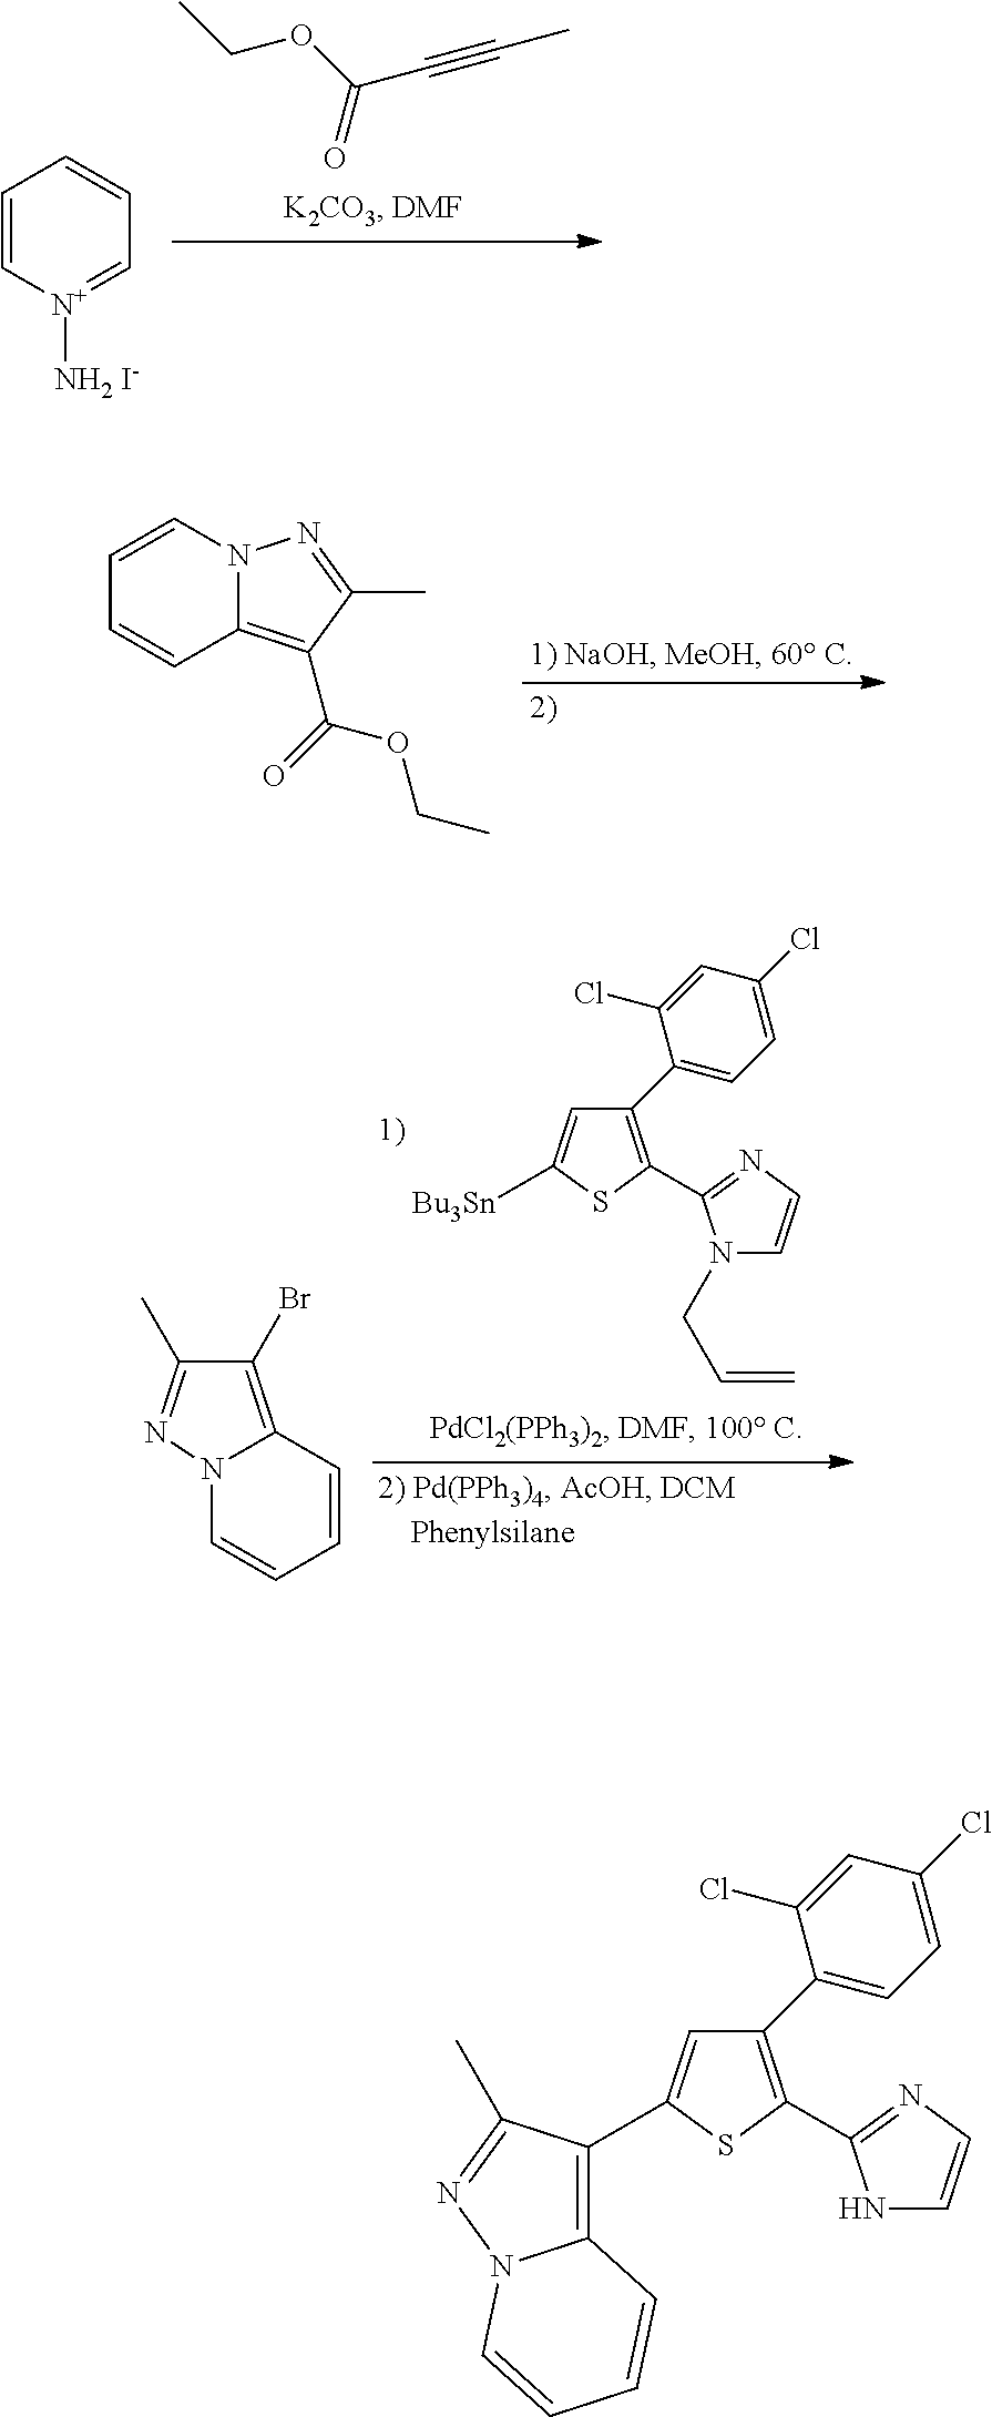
CCOC(C#CC)=O.C1=C[N+]([NH2 I-])=CC=C1.C1=CN2C(=C(C(=O)OCC)C(C)=N2)C=C1.C1=C([Bu3Sn])SC(C2=NC=CN2CC=C)=C1C1=CC=C(Cl)C=C1Cl.C1=CC=CC2=C(Br)C(C)=NN12.C1=C(C2=C3N(N=C2C)C=CC=C3)SC(C2=NC=CN2)=C1C1=CC=C(Cl)C=C1Cl
